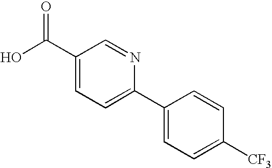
C1(C(O)=O)=CC=C(C2=CC=C([CF3])C=C2)N=C1
